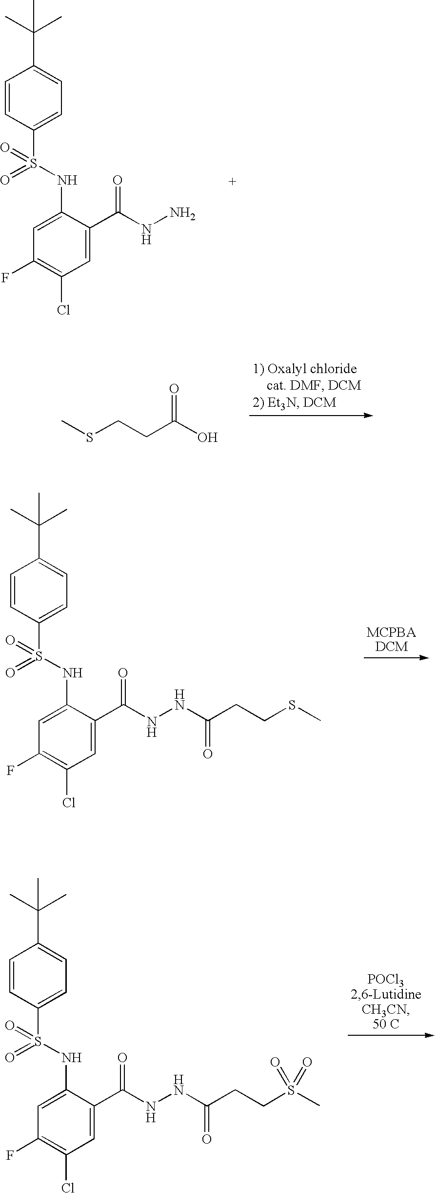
C1=CC(S(=O)(NC2=CC(F)=C(Cl)C=C2C(NN)=O)=O)=CC=C1C(C)(C)C.CSCCC(O)=O.C1=CC(S(=O)(NC2=CC(F)=C(Cl)C=C2C(NNC(CCSC)=O)=O)=O)=CC=C1C(C)(C)C.C1=CC(S(=O)(NC2=CC(F)=C(Cl)C=C2C(NNC(CCS(C)(=O)=O)=O)=O)=O)=CC=C1C(C)(C)C
